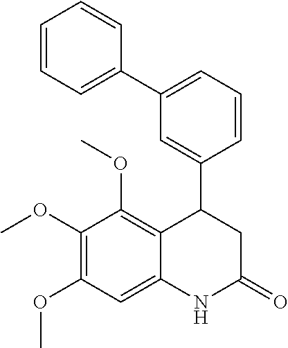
C12=CC(OC)=C(OC)C(OC)=C1C(C1=CC(C3=CC=CC=C3)=CC=C1)CC(=O)N2
